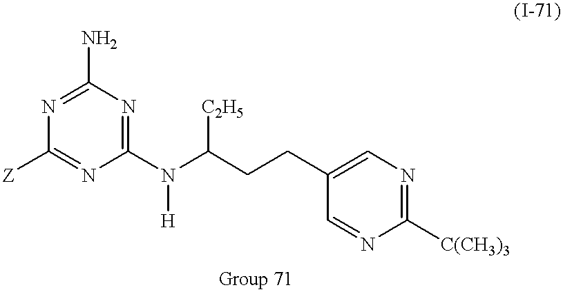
C1(N)=NC([Z])=NC(N(C(CCC2=CN=C([C(CH3)3])N=C2)[C2H5])[H])=N1
